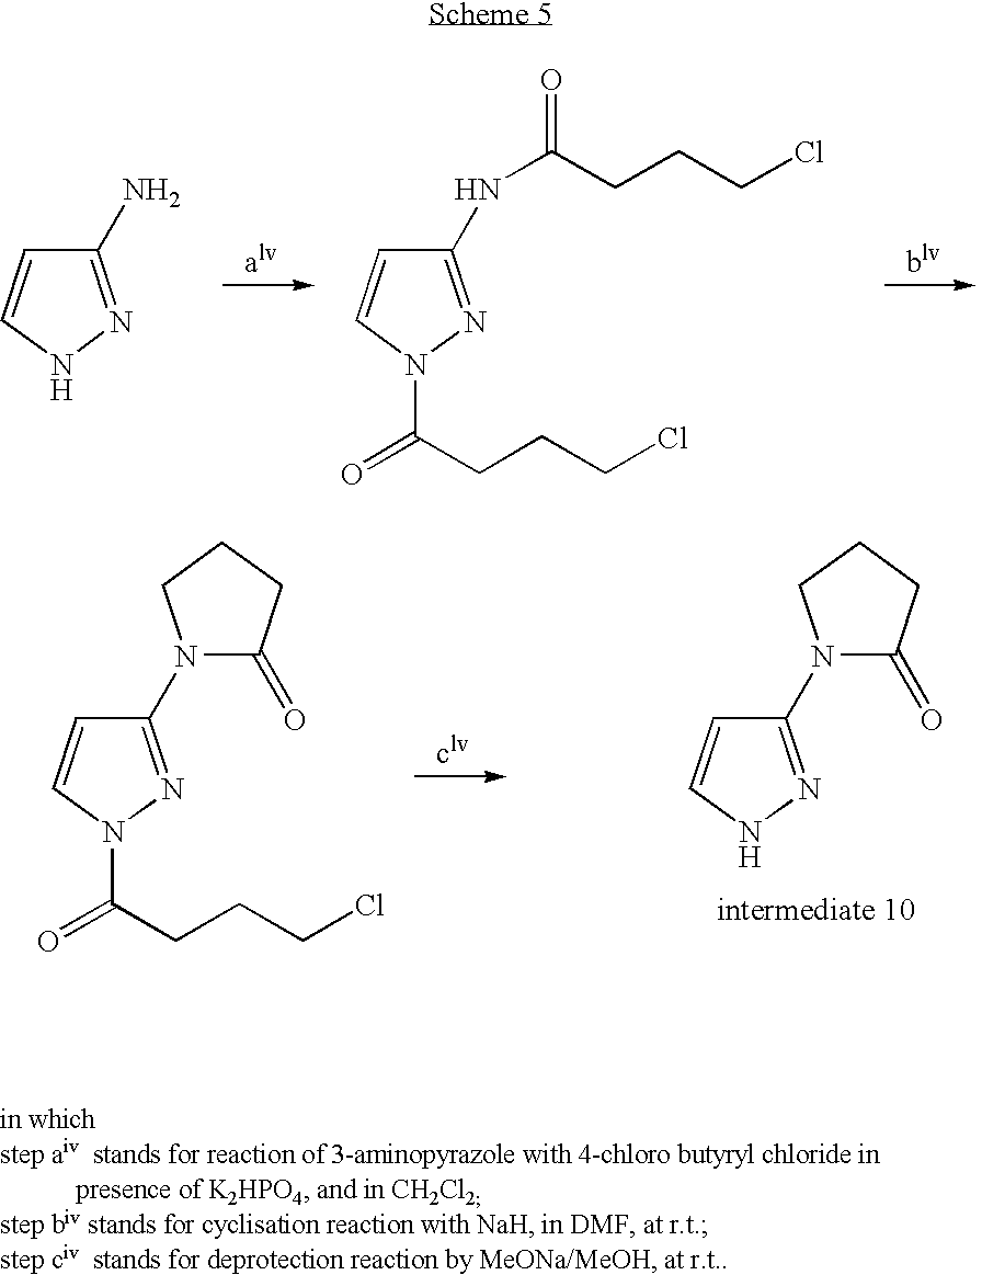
C1(N)=NNC=C1.C1(NC(=O)CCCCl)=NN(C(=O)CCCCl)C=C1.N1(C2=NN(C(=O)CCCCl)C=C2)C(=O)CCC1.N1(C2=NNC=C2)C(=O)CCC1
